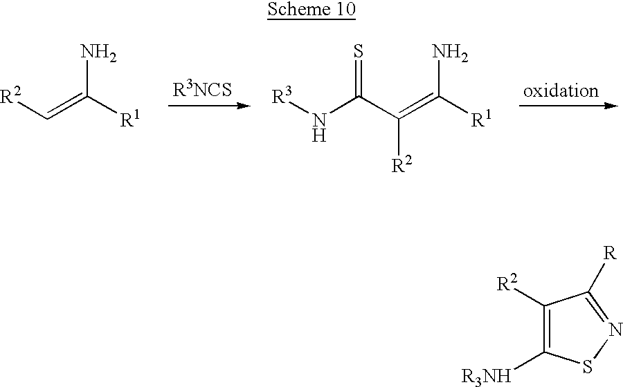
C1([R2])=C([R3NH])SN=C1[R].NC([R1])=C[R2].S=C(C(=C([R1])N)[R2])N[R3]
